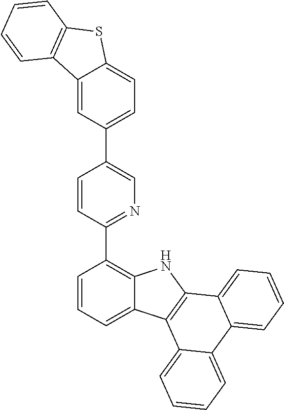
C1=CC=C2C(=C1C1=NC=C(C3=CC=C4C(=C3)C3=C(S4)C=CC=C3)C=C1)NC1=C2C2=CC=CC=C2C2=CC=CC=C12
